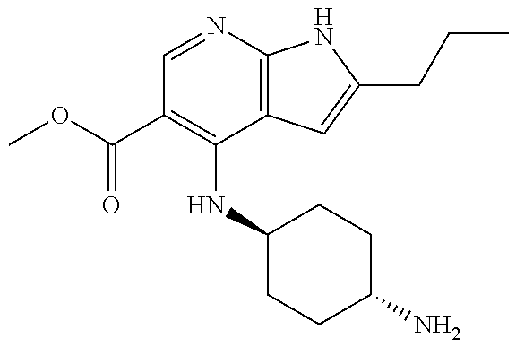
COC(C1=C(NC2CCC(N)CC2)C2=C(N=C1)NC(CCC)=C2)=O
